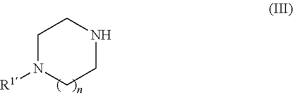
C1N([R1])CCNC1
